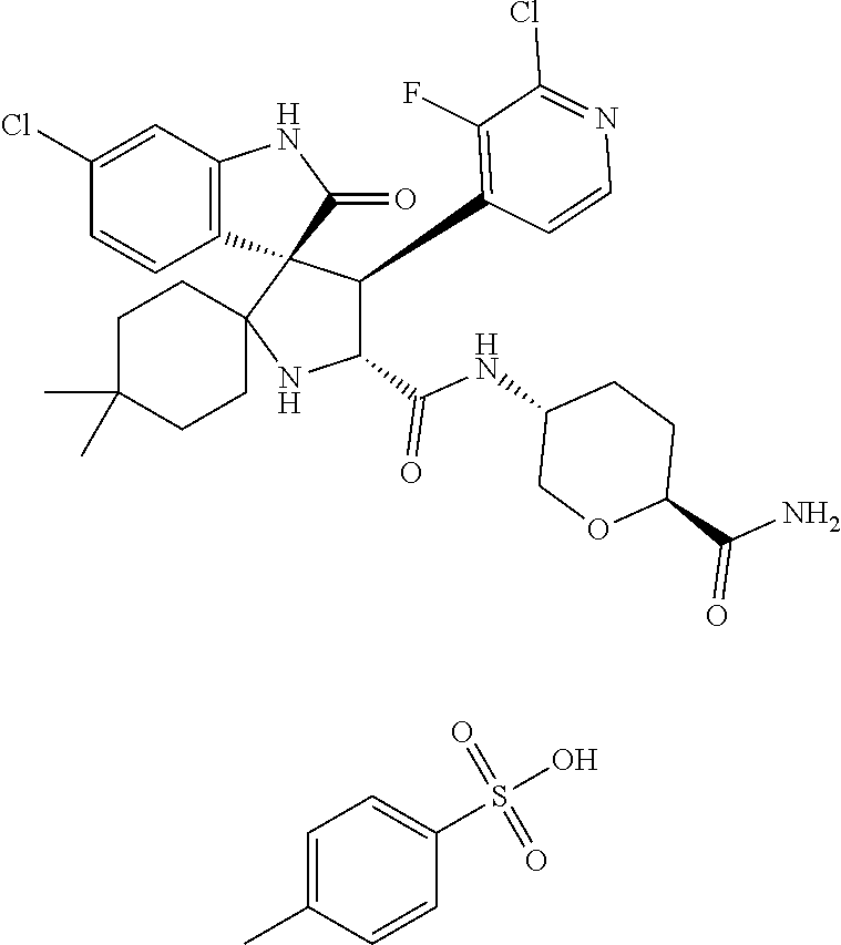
C1(C(=O)NC2COC(C(N)=O)CC2)C(C2=C(F)C(Cl)=NC=C2)C2(C3(N1)CCC(C)(C)CC3)C(=O)NC1=C2C=CC(Cl)=C1.C1=C(C)C=CC(S(O)(=O)=O)=C1
